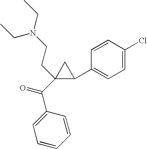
C1(CCN(CC)CC)(C(=O)C2=CC=CC=C2)C(C2=CC=C(Cl)C=C2)C1
